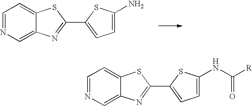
C1=NC=C2C(=C1)SC(C1=CC=C(N)S1)=N2.C1=NC=C2C(=C1)SC(C1=CC=C(NC([R])=O)S1)=N2
